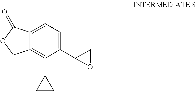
C12=CC=C(C3OC3)C(C3CC3)=C1COC2=O
